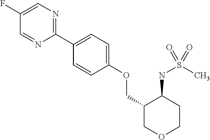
C1(F)=CN=C(C2=CC=C(OCC3COCCC3NS(C)(=O)=O)C=C2)N=C1
